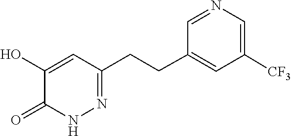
C1=NC=C([CF3])C=C1CCC1=NNC(=O)C(O)=C1
